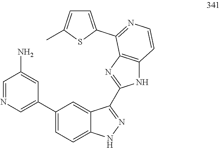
C1=NC=C(C2=CC=C3C(=C2)C(C2=NC4=C(N2)C=CN=C4C2=CC=C(C)S2)=NN3)C=C1N
